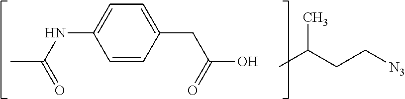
C1=CC(CC(O)=O)=CC=C1NC(C)=O.CC(CC[N3])C
